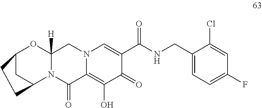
C12CC(N3C([H])(O1)CN1C(=C(O)C(=O)C(C(NCC4=CC=C(F)C=C4Cl)=O)=C1)C3=O)CC2
